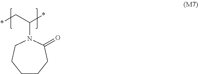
C(N1CCCCCC1=O)(C*)*
